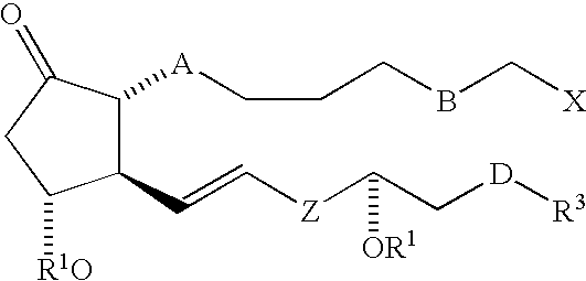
C1(C=C[Z]C(C[D][R3])[OR1])C([A]CCCBC[X])C(=O)CC1[R1O]
